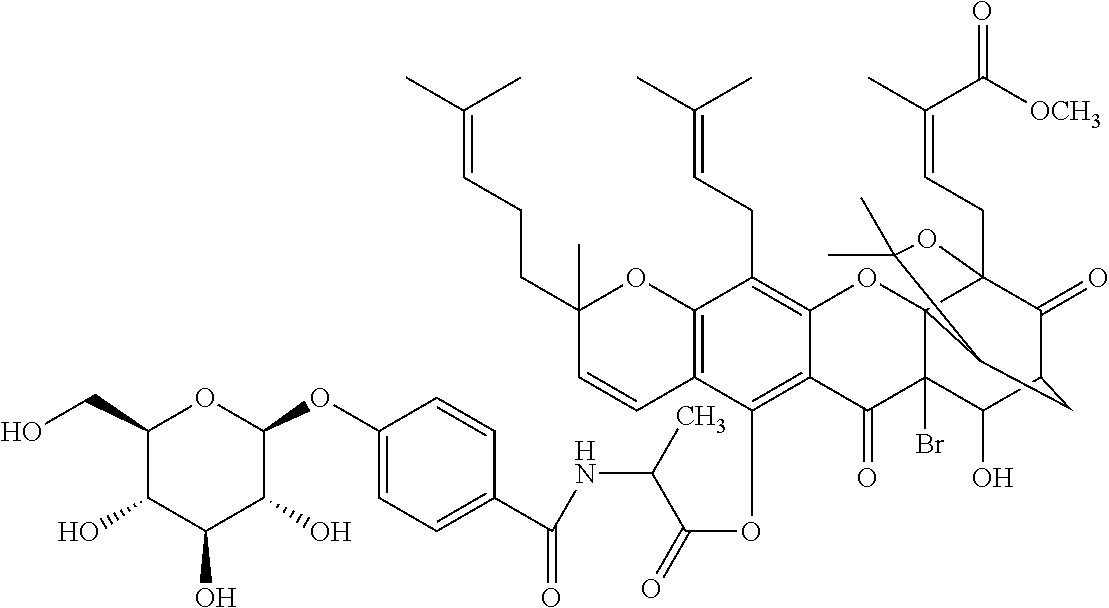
C1(O)C(CO)OC(OC2=CC=C(C(=O)NC(C(OC3=C4C(=C(CC=C(C)C)C5=C3C=CC(C)(CCC=C(C)C)O5)OC35C(Br)(C4=O)C(O)C4C(=O)C3(CC=C(C)C(=O)[OCH3])OC(C)(C)C5C4)=O)C)C=C2)C(O)C1O
